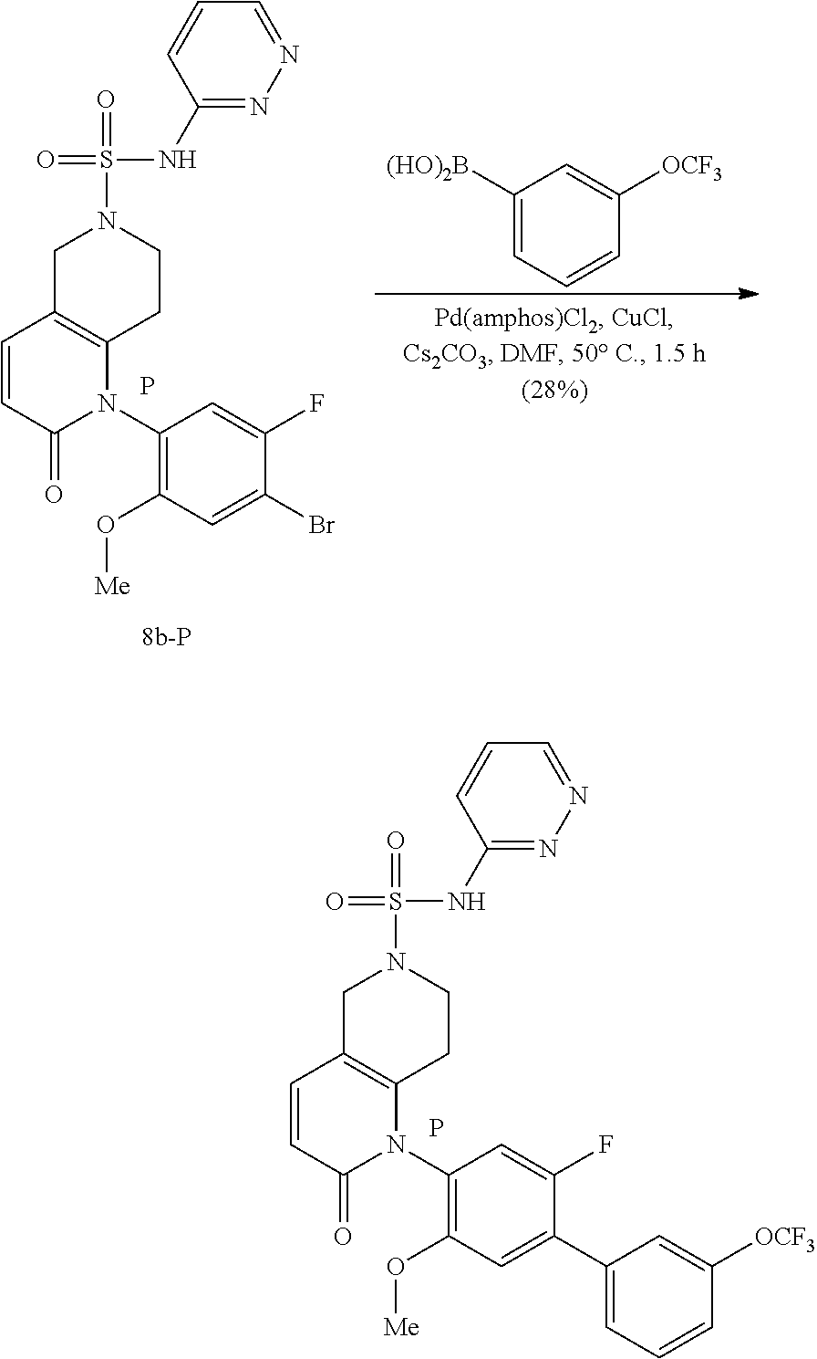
P.C1(N2C3=C(C=CC2=O)CN(S(NC2=NN=CC=C2)(=O)=O)CC3)=C(O[Me])C=C(C2=CC=CC([OCF3])=C2)C(F)=C1.C1(N2C3=C(C=CC2=O)CN(S(NC2=NN=CC=C2)(=O)=O)CC3)=C(O[Me])C=C(Br)C(F)=C1.P.C1([(HO)2B])=CC=CC([OCF3])=C1
